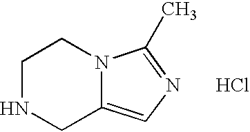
C1NCC2=CN=C(C)N2C1.Cl
